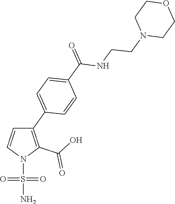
C1(C2=CC=C(C(=O)NCCN3CCOCC3)C=C2)=C(C(O)=O)N(S(=O)(=O)N)C=C1
